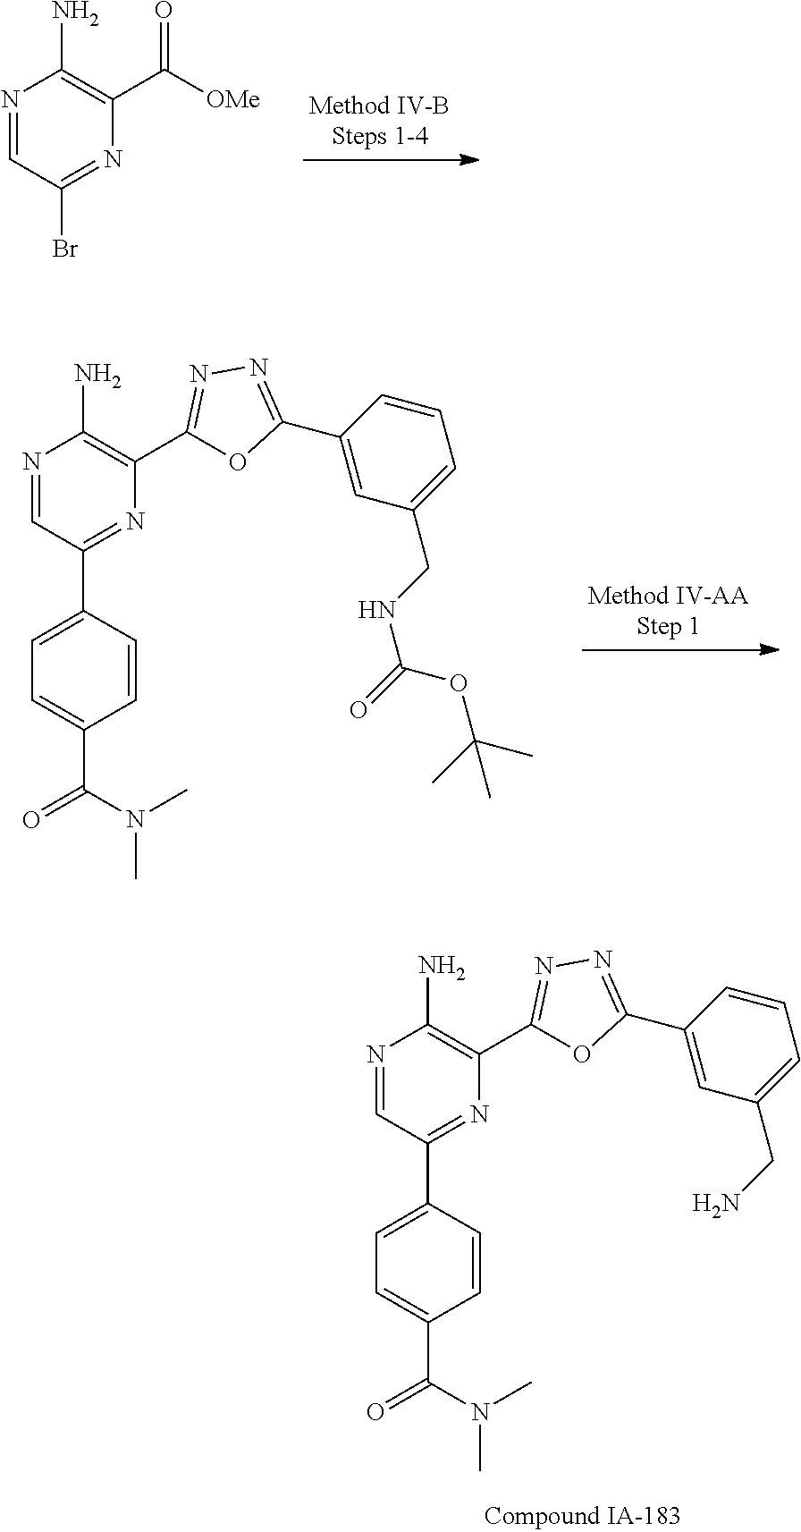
N1=CC(C2=CC=C(C(=O)N(C)C)C=C2)=NC(C2=NN=C(C3=CC(CN)=CC=C3)O2)=C1N.N1=CC(Br)=NC(C([OMe])=O)=C1N.N1=CC(C2=CC=C(C(=O)N(C)C)C=C2)=NC(C2=NN=C(C3=CC(CNC(=O)OC(C)(C)C)=CC=C3)O2)=C1N
